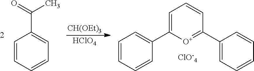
C1=CC=CC=C1C(=O)C.[CH(OEt)3].[HClO4].C1=CC=CC(C2=CC=CC(C3=CC=CC=C3)=[O+]2)=C1.[ClO-4]
